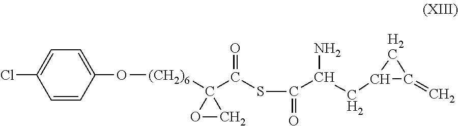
C1=CC(O[(CH2)6]C2(C(SC(=O)C(N)CC3C(=C)C3)=O)OC2)=CC=C1Cl
